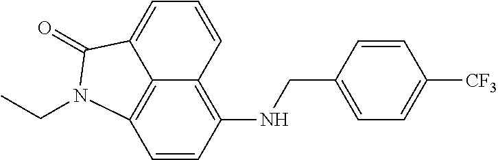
C1=CC2=C(NCC3=CC=C([CF3])C=C3)C=CC3=C2C(=C1)C(=O)N3CC
